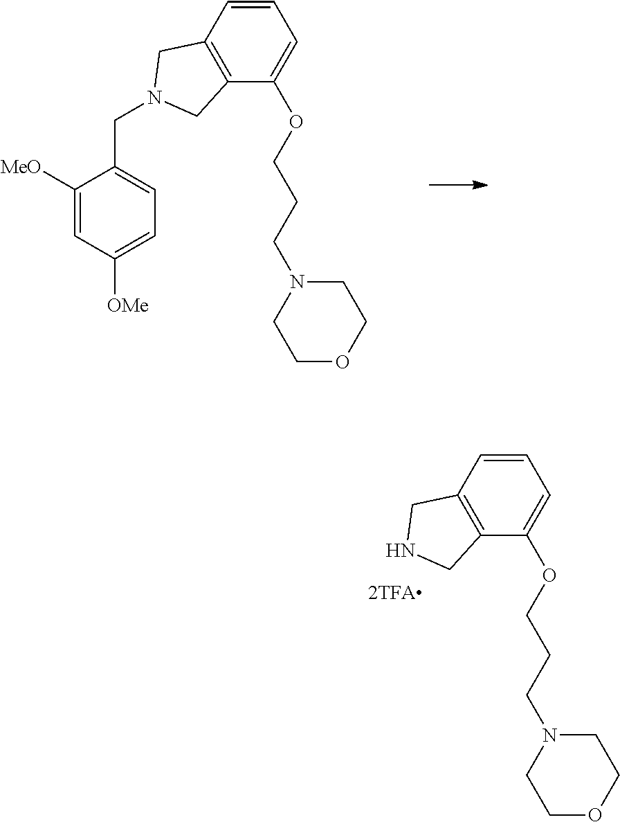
C1=CC2=C(C(OCCCN3CCOCC3)=C1)CNC2.C1([MeO])=CC([OMe])=CC=C1CN1CC2=C(C(OCCCN3CCOCC3)=CC=C2)C1
